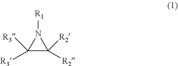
C1([R3])([R3])C([R2])([R2])N1[R1]
